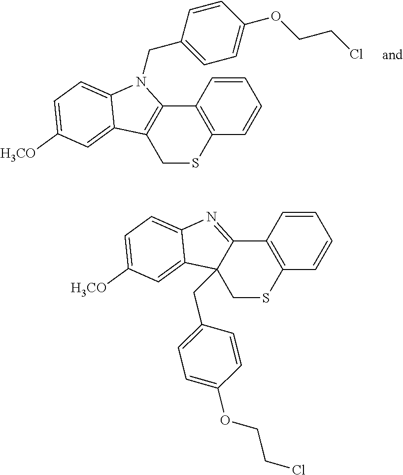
C12=C(C=CC=C1)SCC1=C2N(CC2=CC=C(OCCCl)C=C2)C2=CC=C([H3CO])C=C12.C12=C(C=CC=C1)SCC1(CC3=CC=C(OCCCl)C=C3)C2=NC2=CC=C([H3CO])C=C12
